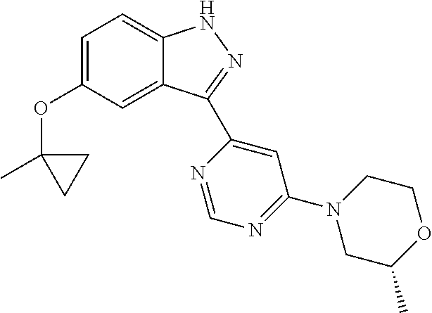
C1=C(OC2(C)CC2)C=C2C(=C1)NN=C2C1=CC(N2CC(C)OCC2)=NC=N1
